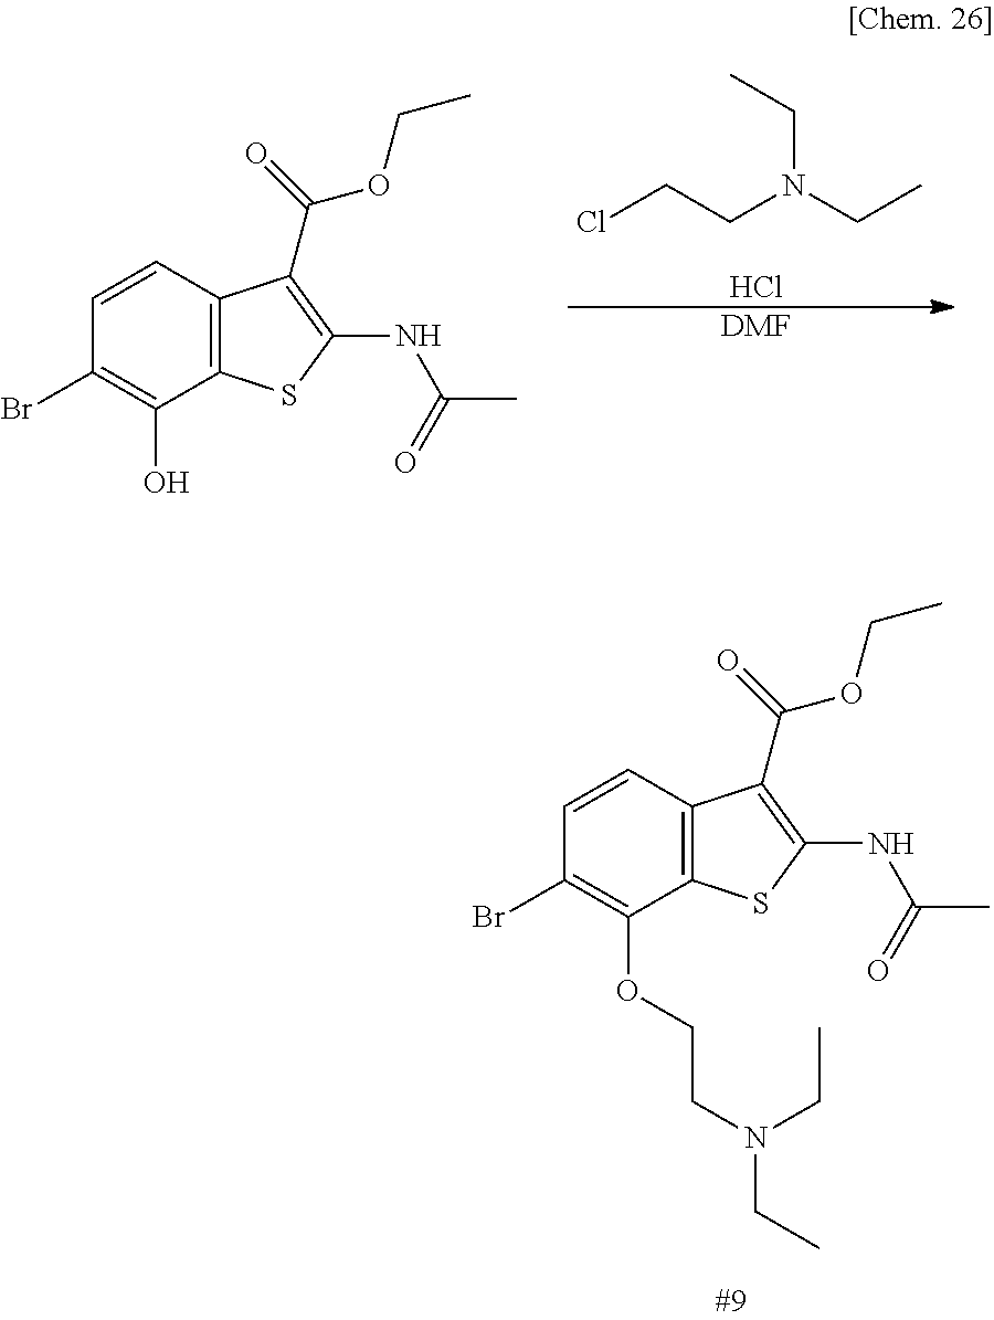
ClCCN(CC)CC.Cl.[DMF].C1=CC2=C(C(O)=C1Br)SC(NC(C)=O)=C2C(OCC)=O.C1=CC2=C(C(OCCN(CC)CC)=C1Br)SC(NC(C)=O)=C2C(OCC)=O
